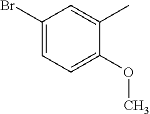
C1(Br)=CC=C(OC)C(C)=C1
